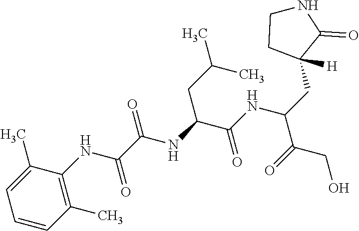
C1=CC(C)=C(NC(C(NC(C(NC(CC2([H])C(=O)NCC2)C(=O)CO)=O)CC(C)C)=O)=O)C(C)=C1
